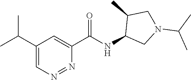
C1(C(NC2CN(C(C)C)CC2C)=O)=CC(C(C)C)=CN=N1
